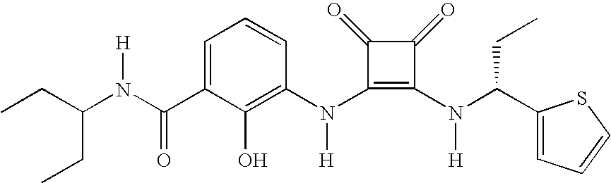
C(N(C(C1=CC=CC(N(C2=C(N(C(C3=CC=CS3)CC)[H])C(=O)C2=O)[H])=C1O)=O)[H])(CC)CC
